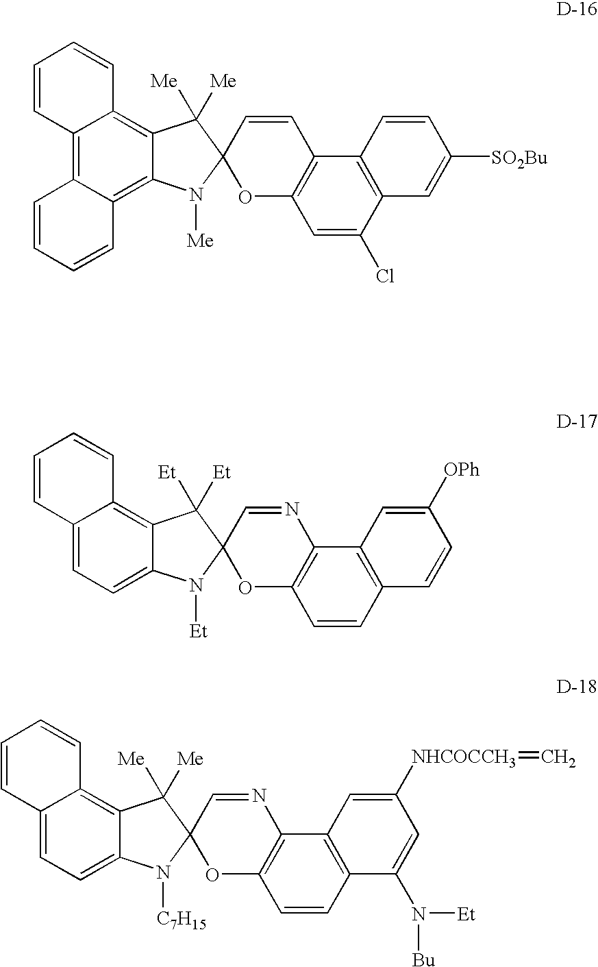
C12=C3C(=C4C(=C1C=CC=C2)C([Me])([Me])C1(N4[Me])OC2=C(C=C1)C1=C(C(Cl)=C2)C=C([SO2Bu])C=C1)C=CC=C3.C12=CC=C3C(=C1C=CC=C2)C([Et])([Et])C1(N3[Et])OC2=C(N=C1)C1=C(C=C2)C=CC([OPh])=C1.C12=CC=C3C(=C1C=CC=C2)C([Me])([Me])C1(N3[C7H15])OC2=C(N=C1)C1=C(C=C2)C(N([Bu])[Et])=CC([NHCOCCH3]=C)=C1
